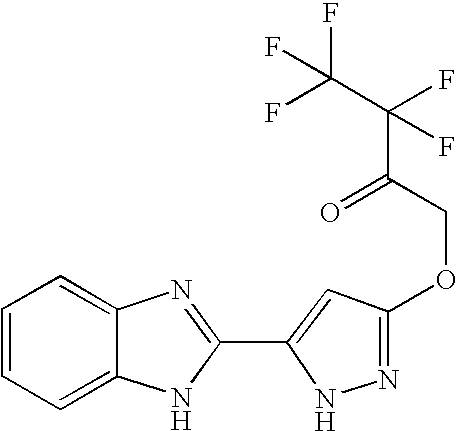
C1=C2C(=CC=C1)N=C(C1=CC(OCC(C(F)(F)C(F)(F)F)=O)=NN1)N2
